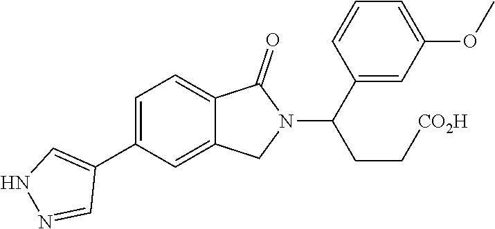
C1(C(N2C(=O)C3=CC=C(C4=CNN=C4)C=C3C2)CC[CO2H])=CC(OC)=CC=C1
